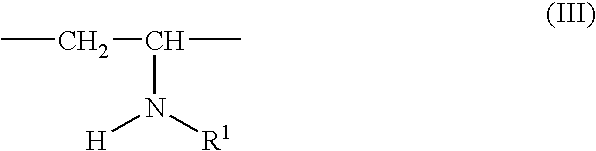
CCC(C)N([H])[R1]
